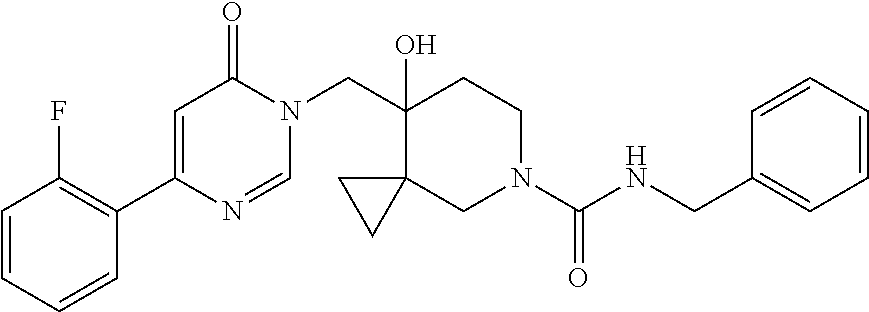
C1=CC=CC(C2=CC(=O)N(CC3(O)C4(CN(C(NCC5=CC=CC=C5)=O)CC3)CC4)C=N2)=C1F
